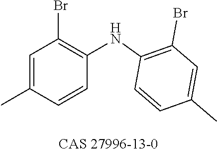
C1=C(C)C=CC(NC2=C(Br)C=C(C)C=C2)=C1Br
